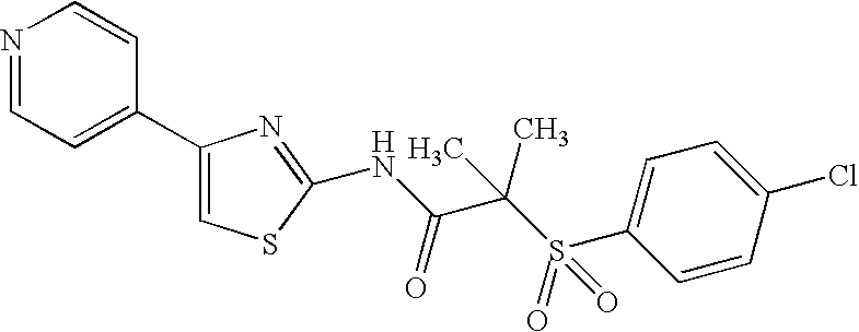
N1=CC=C(C2=CSC(NC(=O)C(C)(S(C3=CC=C(Cl)C=C3)(=O)=O)C)=N2)C=C1
